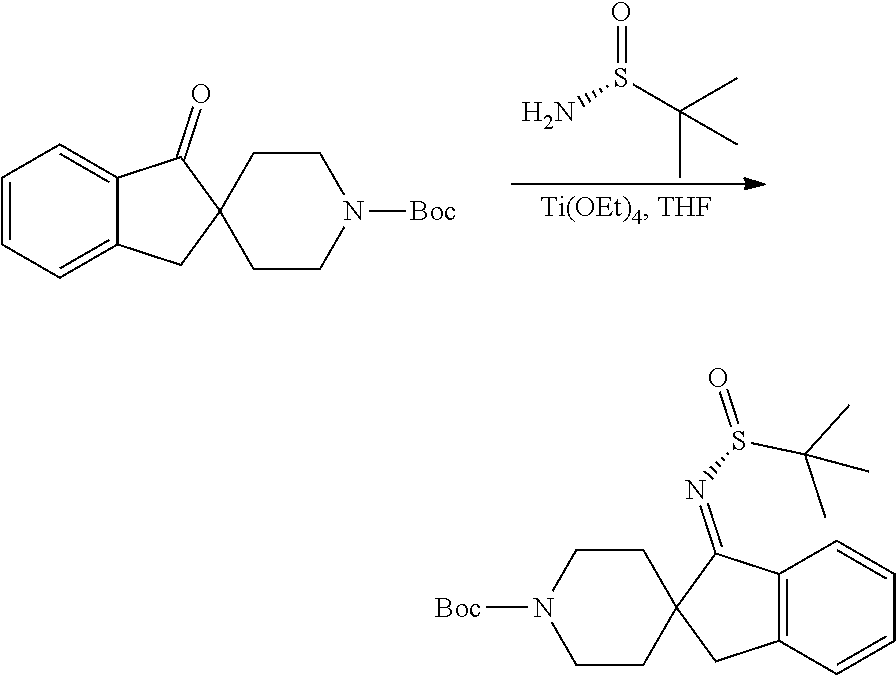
C1=CC=C2C(=C1)C(=O)C1(C2)CCN([Boc])CC1.O=S(C(C)(C)C)N.C1=CC2=C(C=C1)CC1(C2=NS(=O)C(C)(C)C)CCN([Boc])CC1
